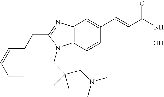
C12=C(N=C(CCC=CCC)N1CC(CN(C)C)(C)C)C=C(C=CC(NO)=O)C=C2
